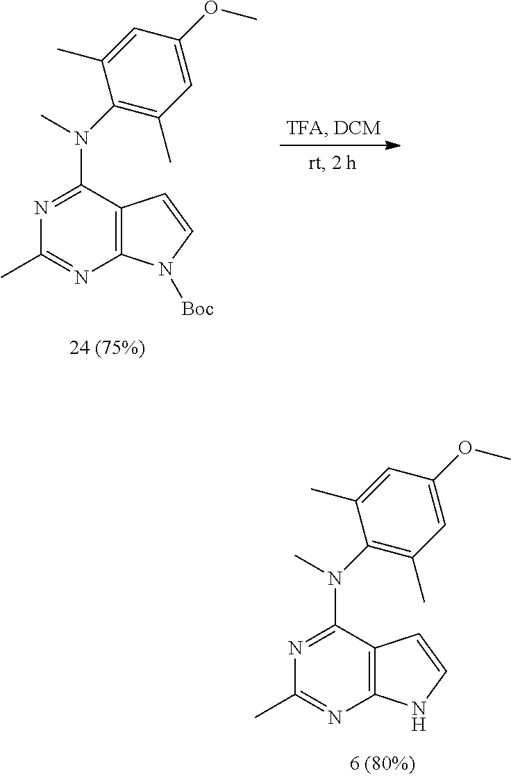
N1=C(N(C2=C(C)C=C(OC)C=C2C)C)C2=C(N=C1C)N([Boc])C=C2.N1=C(N(C2=C(C)C=C(OC)C=C2C)C)C2=C(N=C1C)NC=C2
